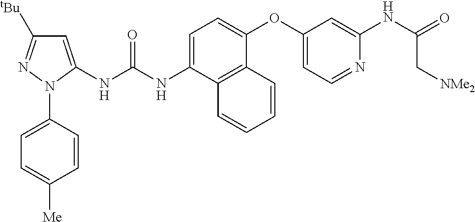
C1=C(NC(NC2=CC([tBu])=NN2C2=CC=C([Me])C=C2)=O)C2=C(C(OC3=CC=NC(NC(=O)C[NMe2])=C3)=C1)C=CC=C2
